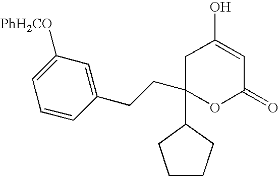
C1=C([PhH2CO])C=C(CCC2(C3CCCC3)OC(=O)C=C(O)C2)C=C1
